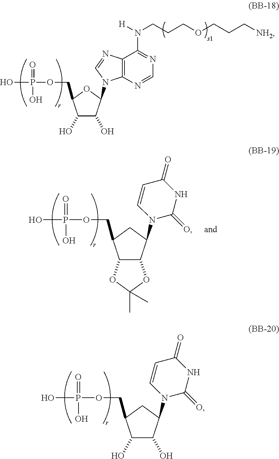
C1(O)C(O)C(N2C=NC3=C2N=CN=C3N(CCCOCCC[NH2])[H])OC1COP(O)(=O)O.C12C(C(N3C(=O)NC(=O)C=C3)CC1COP(O)(=O)O)OC(C)(C)O2.C1(N2C(=O)NC(=O)C=C2)CC(COP(O)(=O)O)C(O)C1O
